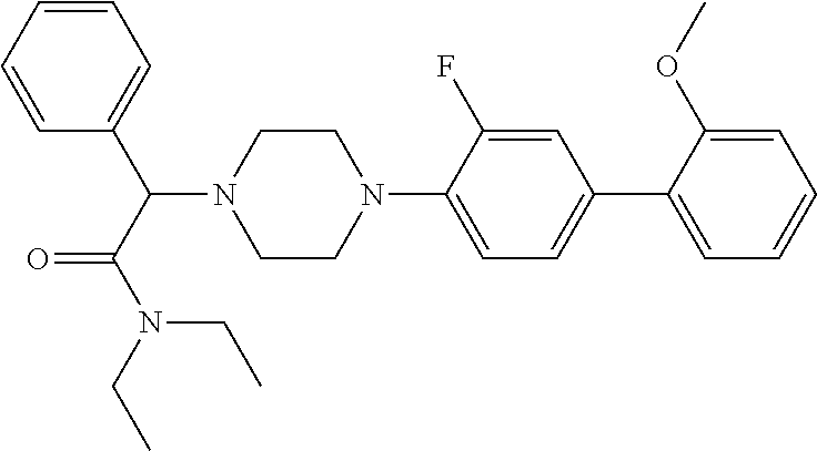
N1(C(C2=CC=CC=C2)C(N(CC)CC)=O)CCN(C2=CC=C(C3=CC=CC=C3OC)C=C2F)CC1
